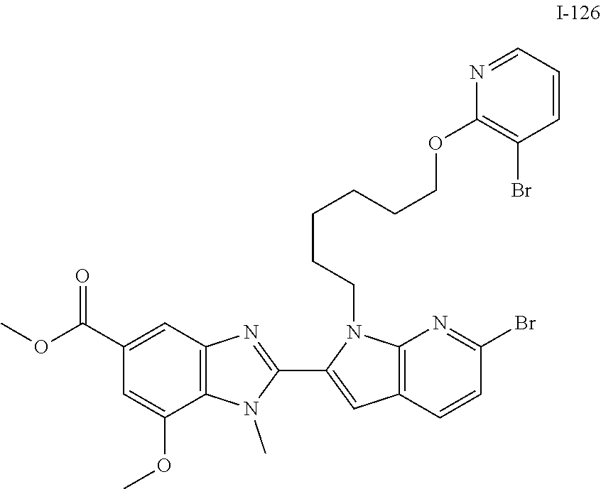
C12=C(N=C(Br)C=C1)N(CCCCCCOC1=C(Br)C=CC=N1)C(C1=NC3=C(N1C)C(OC)=CC(C(OC)=O)=C3)=C2
